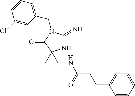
N1C(=N)N(CC2=CC=CC(Cl)=C2)C(=O)C1(C)CNC(CCC1=CC=CC=C1)=O
